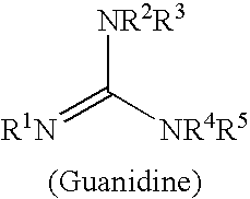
[NR2R3]C([NR4R5])=[R1N]
